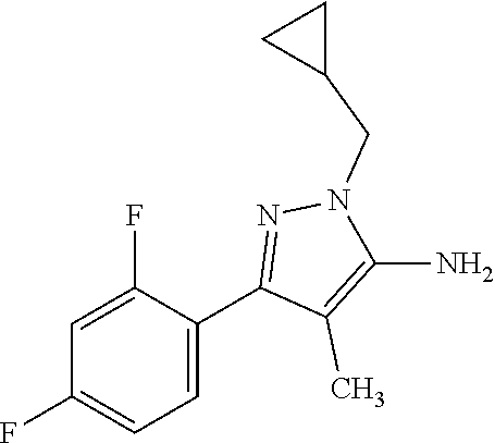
C1=C(C2=NN(CC3CC3)C(N)=C2C)C(F)=CC(F)=C1
